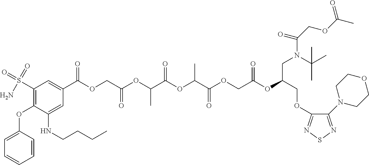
C1=C(OC2=C(S(N)(=O)=O)C=C(C(=O)OCC(OC(C(OC(C(OCC(OC(COC3=NSN=C3N3CCOCC3)CN(C(COC(C)=O)=O)C(C)(C)C)=O)=O)C)=O)C)=O)C=C2NCCCC)C=CC=C1
